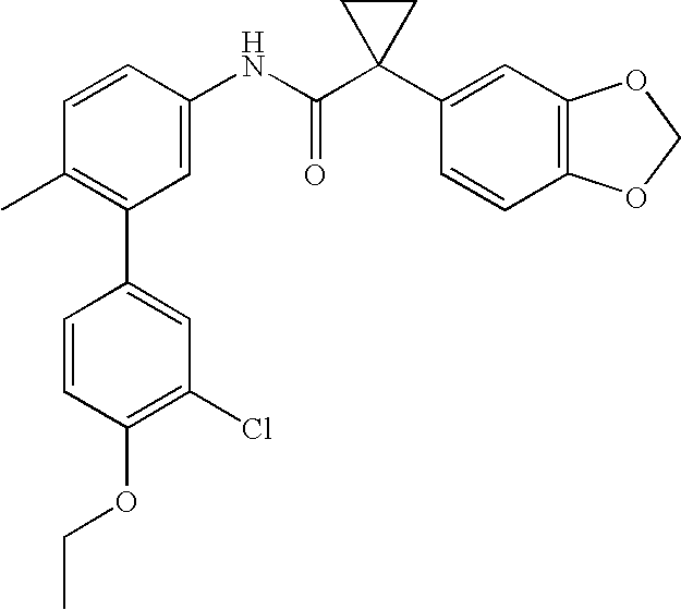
C1=CC(NC(C2(C3=CC4=C(C=C3)OCO4)CC2)=O)=CC(C2=CC(Cl)=C(OCC)C=C2)=C1C
